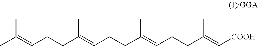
CC(=CCCC(=CCCC(=CCCC(C)=C[COOH])C)C)C
